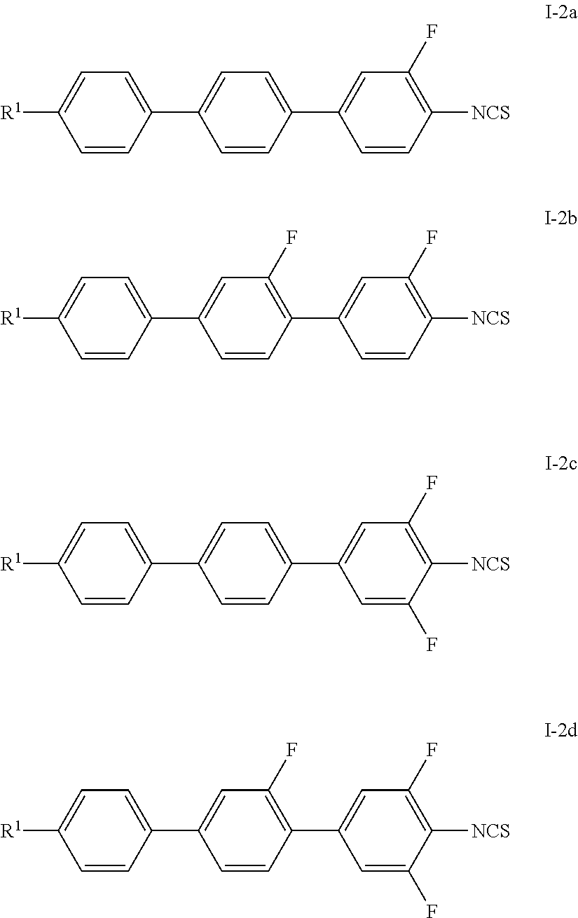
C1=CC(C2=CC(F)=C([NCS])C=C2)=CC=C1C1=CC=C([R1])C=C1.C1=CC(C2=CC(F)=C([NCS])C=C2)=C(F)C=C1C1=CC=C([R1])C=C1.C1=CC(C2=CC(F)=C([NCS])C(F)=C2)=CC=C1C1=CC=C([R1])C=C1.C1=CC(C2=CC(F)=C([NCS])C(F)=C2)=C(F)C=C1C1=CC=C([R1])C=C1
